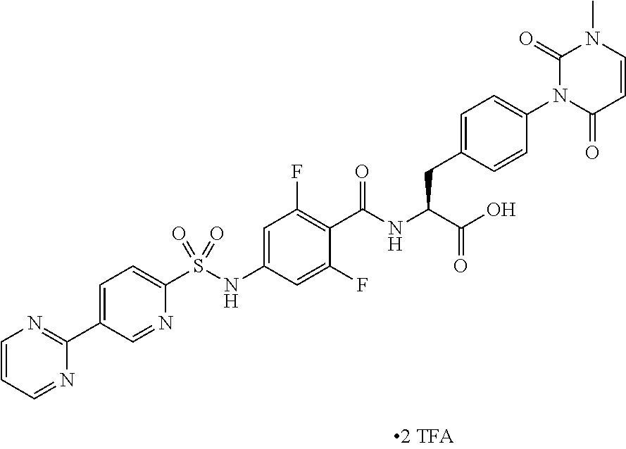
C1=CC(=O)N(C2=CC=C(CC(C(=O)O)NC(=O)C3=C(F)C=C(NS(C4=CC=C(C5=NC=CC=N5)C=N4)(=O)=O)C=C3F)C=C2)C(=O)N1C
